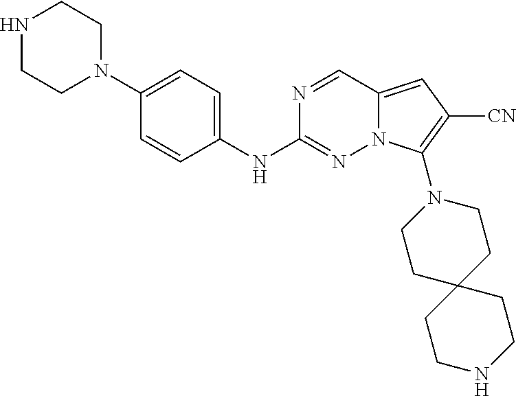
N1CCN(C2=CC=C(NC3=NN4C(=CC([CN])=C4N4CCC5(CC4)CCNCC5)C=N3)C=C2)CC1
